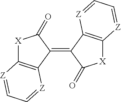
[X]1C2=C(C(=C3C(=O)[X]C4=C3[Z]=CC=[Z]4)C1=O)[Z]=CC=[Z]2
